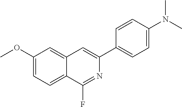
C1(OC)=CC=C2C(=C1)C=C(C1=CC=C(N(C)C)C=C1)N=C2F
